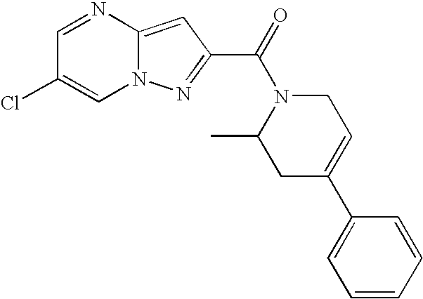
C1=NC2=CC(C(=O)N3C(C)CC(C4=CC=CC=C4)=CC3)=NN2C=C1Cl
